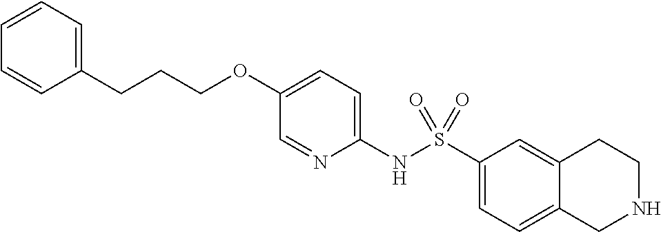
C1(NS(C2=CC=C3C(=C2)CCNC3)(=O)=O)=CC=C(OCCCC2=CC=CC=C2)C=N1
